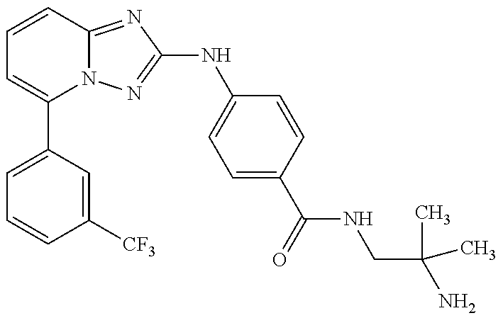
C1=C(C2=CC=CC3=NC(NC4=CC=C(C(=O)NCC(N)(C)C)C=C4)=NN23)C=C([CF3])C=C1
